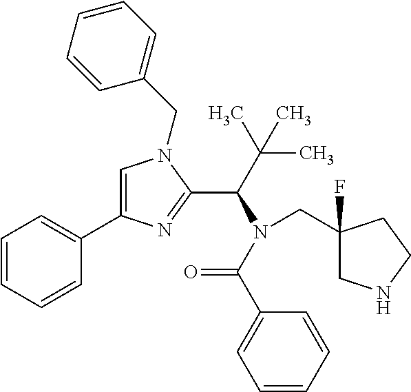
C1=C(C2=CC=CC=C2)N=C(C(C(C)(C)C)N(C(=O)C2=CC=CC=C2)CC2(F)CNCC2)N1CC1=CC=CC=C1
